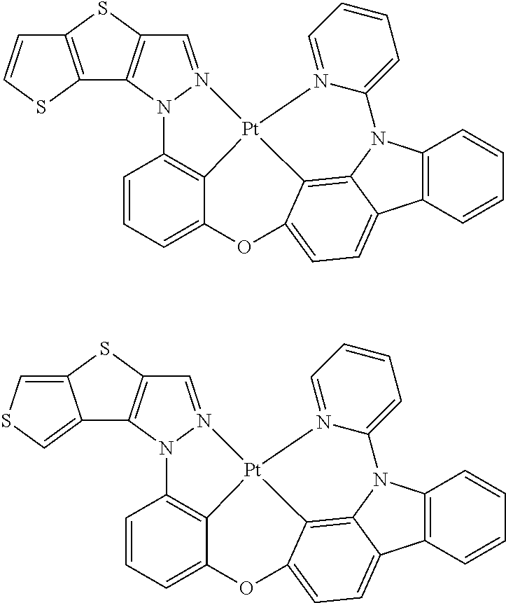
C12=C(C=N3N1C1=C4C(=CC=C1)OC1=CC=C5C6=C(C=CC=C6)N6C5=C1[Pt]34N1=CC=CC=C61)SC1=C2SC=C1.C12=C(C=N3N1C1=C4C(=CC=C1)OC1=CC=C5C6=C(C=CC=C6)N6C5=C1[Pt]34N1=CC=CC=C61)SC1=CSC=C21
